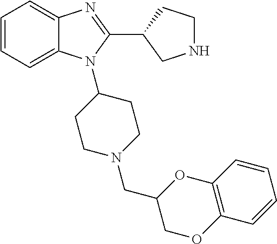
C1=CC=C2C(=C1)N=C(C1CNCC1)N2C1CCN(CC2COC3=C(O2)C=CC=C3)CC1
